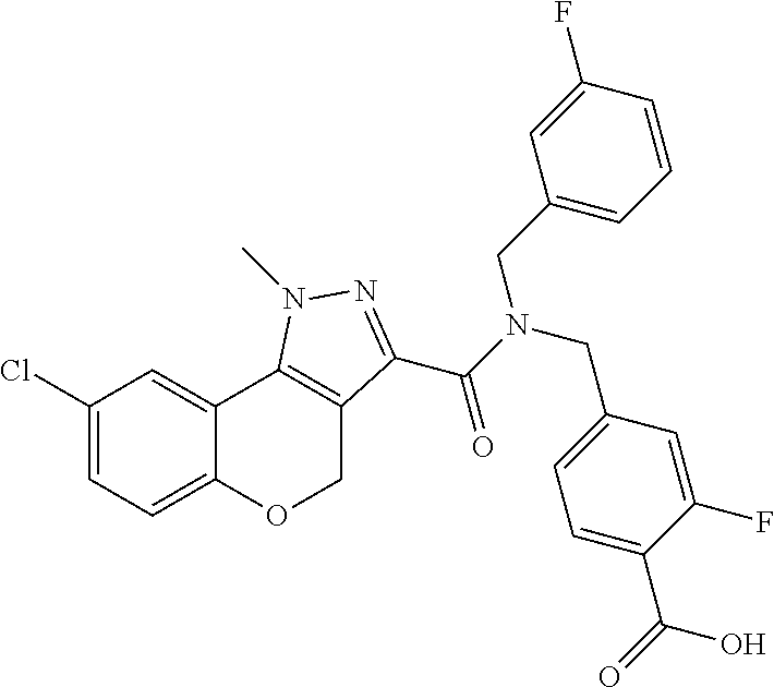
C1(Cl)=CC=C2C(=C1)C1=C(CO2)C(C(N(CC2=CC=C(C(O)=O)C(F)=C2)CC2=CC=CC(F)=C2)=O)=NN1C
